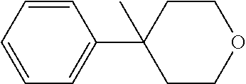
C1=CC=CC=C1C1(C)CCOCC1
